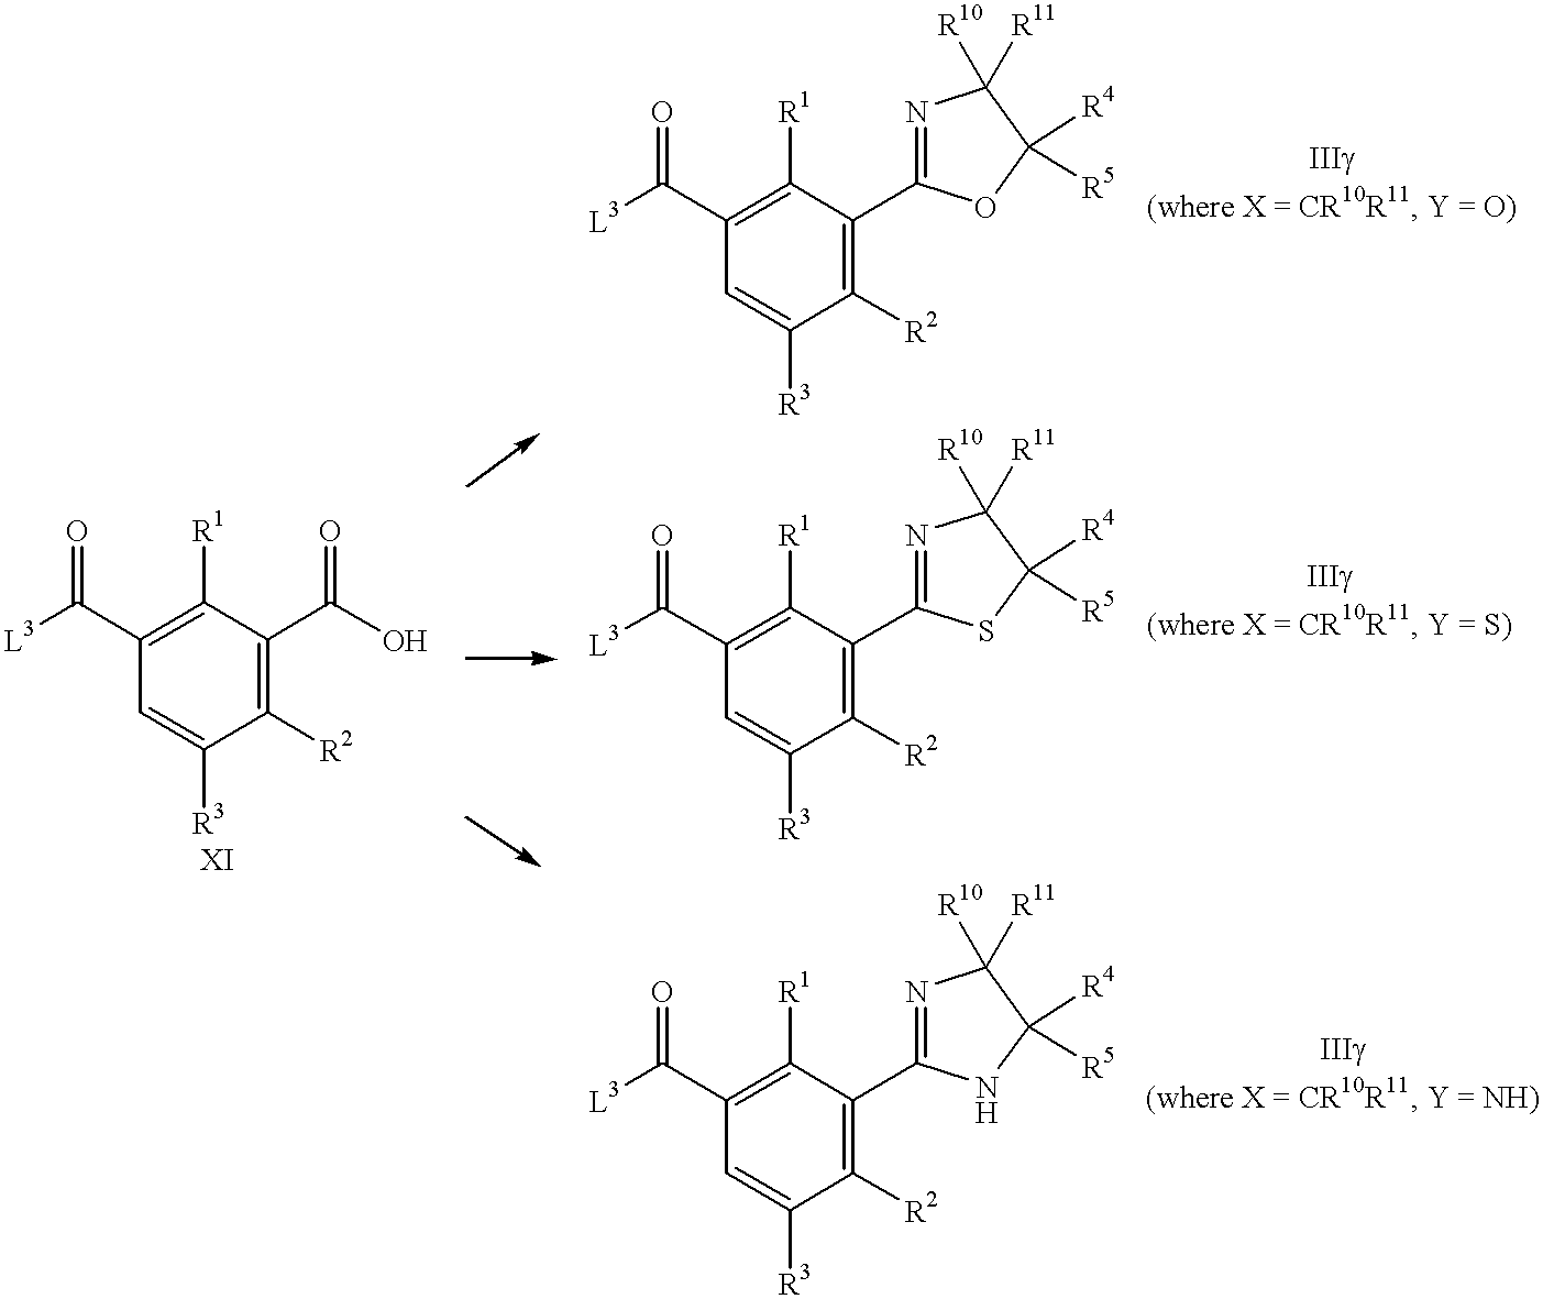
C1(C([L3])=O)=C([R1])C(C(O)=O)=C([R2])C([R3])=C1.C1(C([L3])=O)=C([R1])C(C2=NC([R10])([R11])C([R4])([R5])O2)=C([R2])C([R3])=C1.C1(C([L3])=O)=C([R1])C(C2=NC([R10])([R11])C([R4])([R5])S2)=C([R2])C([R3])=C1.C1(C([L3])=O)=C([R1])C(C2=NC([R10])([R11])C([R4])([R5])N2)=C([R2])C([R3])=C1
